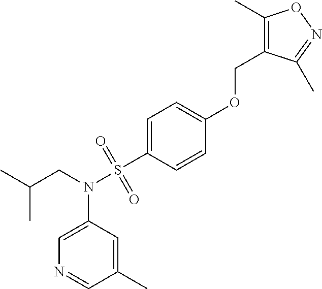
C1=C(OCC2=C(C)ON=C2C)C=CC(S(N(CC(C)C)C2=CN=CC(C)=C2)(=O)=O)=C1
